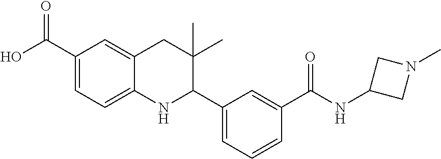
C1(C(O)=O)=CC=C2C(=C1)CC(C)(C)C(C1=CC=CC(C(NC3CN(C)C3)=O)=C1)N2
